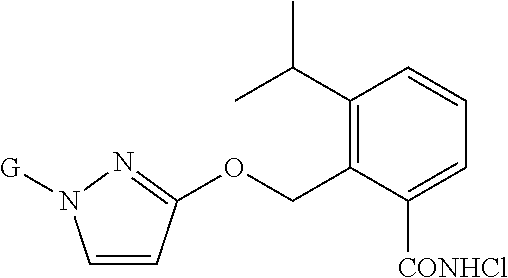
O(CC1=C(C(C)C)C=CC=C1[CONHCl])C1=NN([G])C=C1
